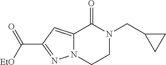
N12C(=CC(C(=O)[EtO])=N1)C(=O)N(CC1CC1)CC2
